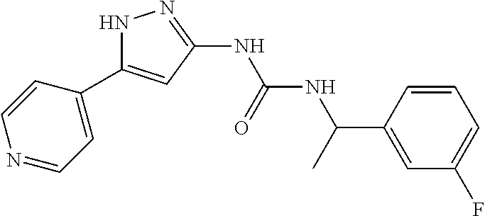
N1C(C2=CC=NC=C2)=CC(NC(NC(C2=CC(F)=CC=C2)C)=O)=N1
